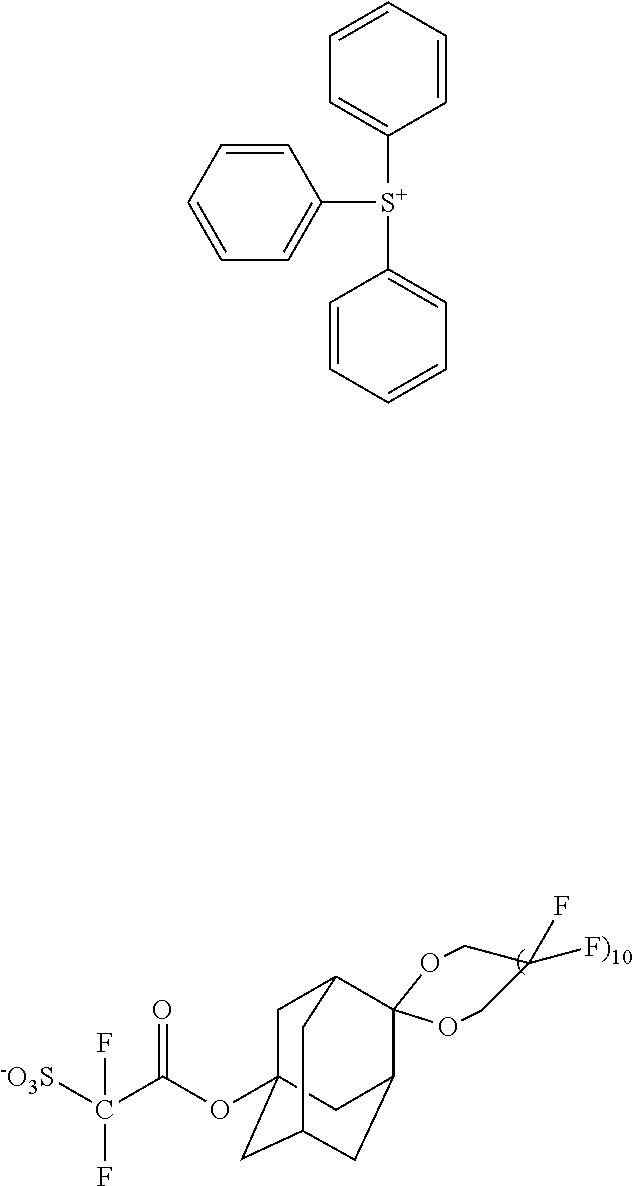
[-O3S]C(C(OC12CC3C4(C(CC(C1)C3)C2)OCC(F)([F)10])CO4)=O)(F)F.C1=CC=CC([S+](C2=CC=CC=C2)C2=CC=CC=C2)=C1
